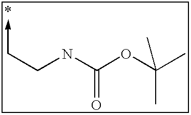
C(CNC(OC(C)(C)C)=O)->C
